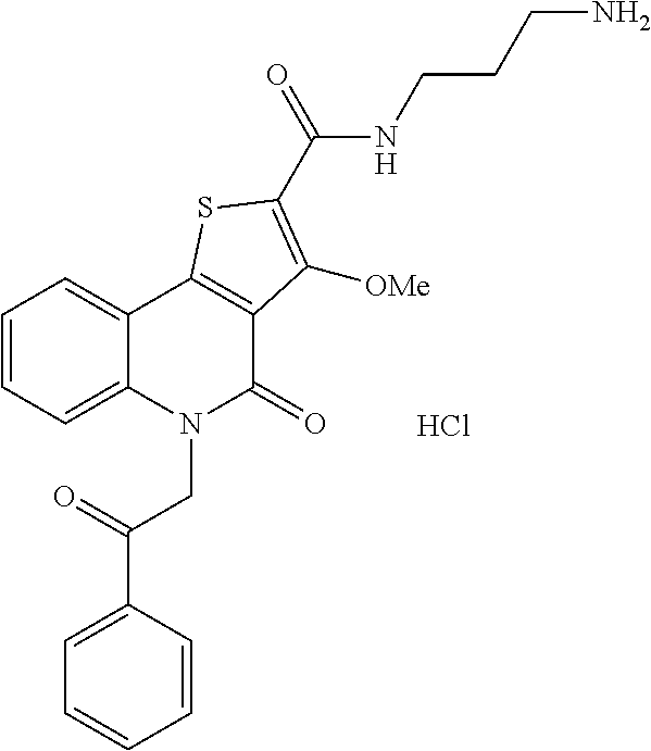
C1=CC=C2C(=C1)C1=C(C(=O)N2CC(C2=CC=CC=C2)=O)C([OMe])=C(C(=O)NCCCN)S1.Cl
